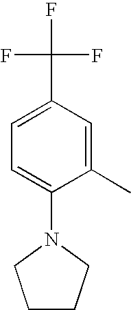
C1=C(N2CCCC2)C(C)=CC(C(F)(F)F)=C1
